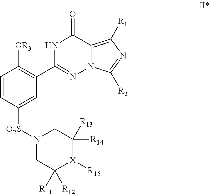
C1=CC([O2S]N2CC([R11])([R12])[X]([R15])C([R14])([R13])C2)=CC(C2=NN3C(=C([R1])N=C3[R2])C(=O)N2)=C1[OR3]
